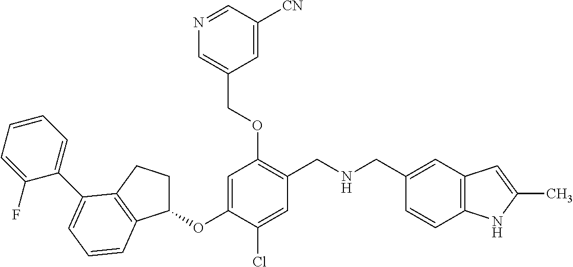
C1(OC2=CC(OCC3=CN=CC([CN])=C3)=C(CNCC3=CC4=C(C=C3)NC(C)=C4)C=C2Cl)CCC2=C1C=CC=C2C1=CC=CC=C1F
